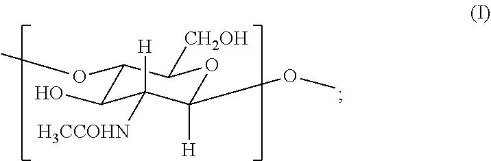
C1(OC)C(O)C([H])([H3CCOHN])C([H])(OC)OC1[CH2OH]
